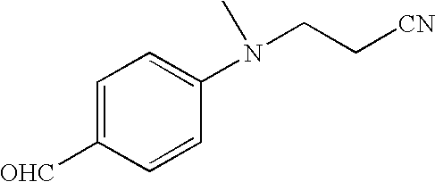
C1=C([OHC])C=CC(N(CC[CN])C)=C1
